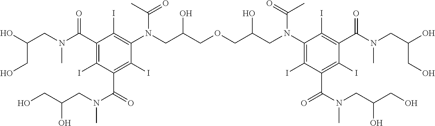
OCC(CN(C(=O)C1=C(I)C(N(CC(COCC(CN(C2=C(I)C(C(N(CC(CO)O)C)=O)=C(I)C(C(N(CC(O)CO)C)=O)=C2I)C(=O)C)O)O)C(C)=O)=C(I)C(C(N(CC(O)CO)C)=O)=C1I)C)O
